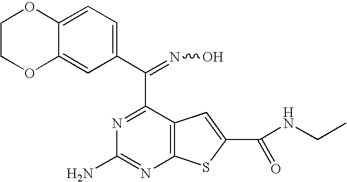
C1COC2=CC(C(=NO)C3=NC(N)=NC4=C3C=C(C(NCC)=O)S4)=CC=C2O1
